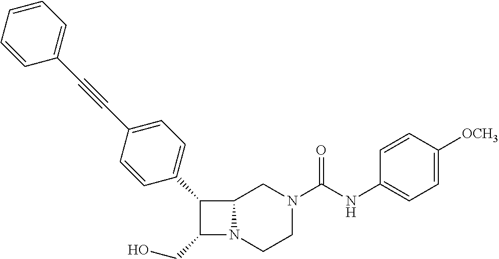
C1(CO)N2C(C1C1=CC=C(C#CC3=CC=CC=C3)C=C1)CN(C(NC1=CC=C([OCH3])C=C1)=O)CC2
